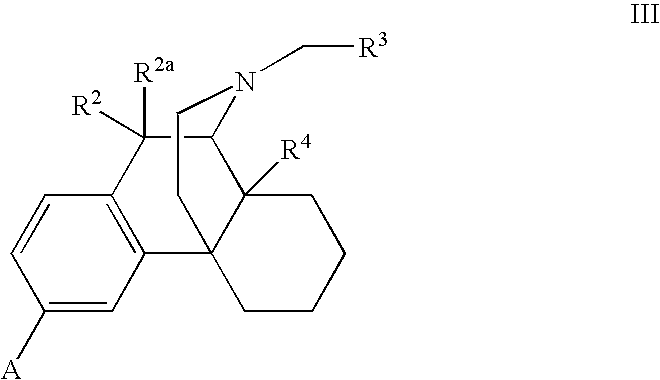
C1([A])=CC2=C(C=C1)C([R2a])([R2])C1C3([R4])C2(CCCC3)CCN1C[R3]
